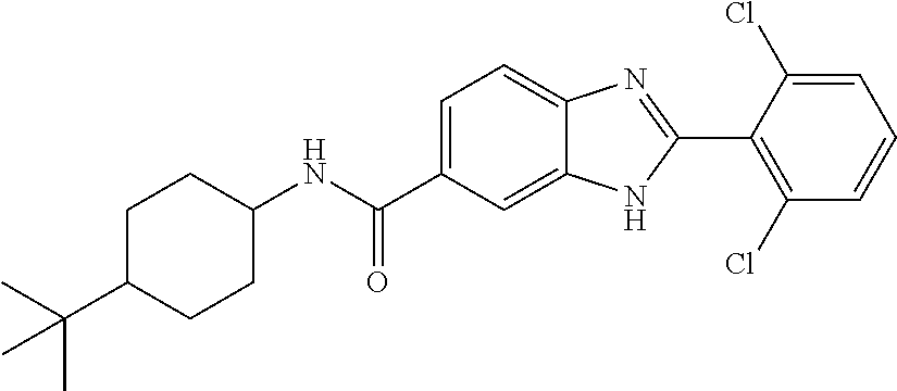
N(C(C1=CC=C2C(=C1)NC(C1=C(Cl)C=CC=C1Cl)=N2)=O)C1CCC(C(C)(C)C)CC1
